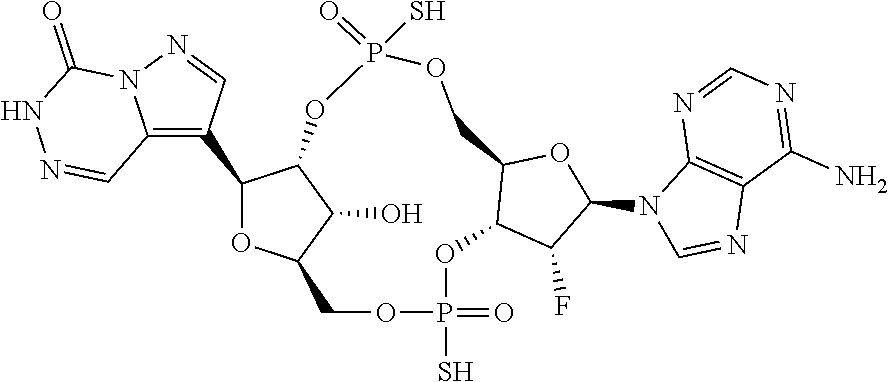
C12=C(C3OC4C(O)C3OP(S)(=O)OCC3C(OP(=O)(S)OC4)C(F)C(N4C=NC5=C4N=CN=C5N)O3)C=NN1C(=O)NN=C2
